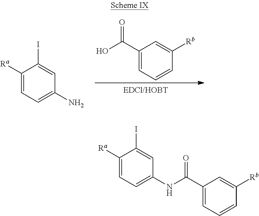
C1(C(O)=O)=CC=CC([Rb])=C1.C1([Ra])=CC=C(N)C=C1I.C1([Ra])=CC=C(NC(C2=CC=CC([Rb])=C2)=O)C=C1I
